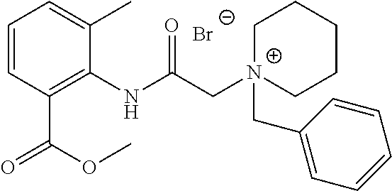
C1=CC(C(OC)=O)=C(NC(C[N+]2(CC3=CC=CC=C3)CCCCC2)=O)C(C)=C1.[Br-]
